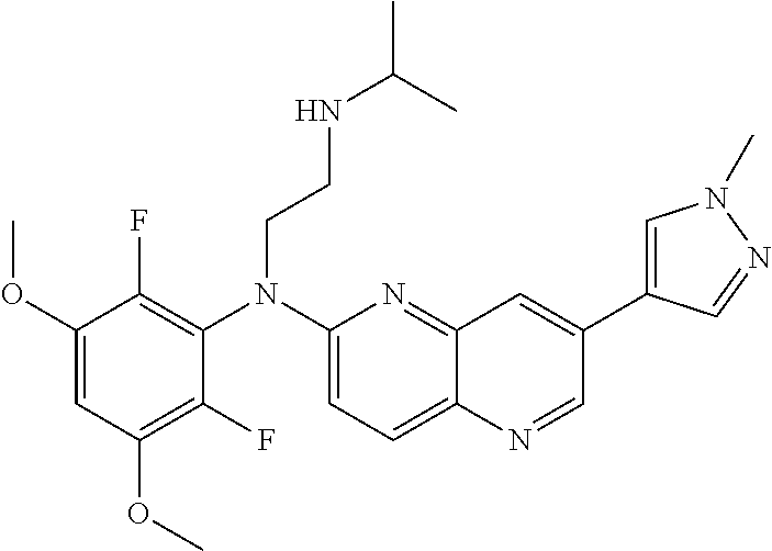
C1(F)=C(OC)C=C(OC)C(F)=C1N(C1=CC=C2C(=N1)C=C(C1=CN(C)N=C1)C=N2)CCNC(C)C
